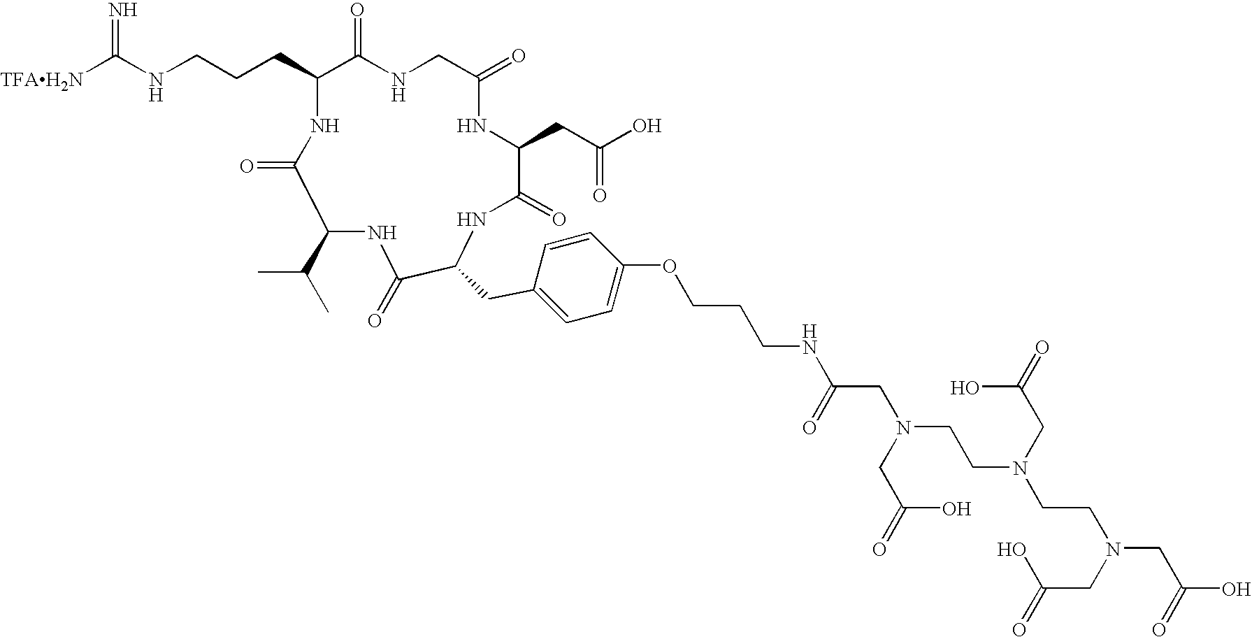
[TFAH2N]C(NCCCC1C(=O)NCC(=O)NC(CC(O)=O)C(=O)NC(CC2=CC=C(OCCCNC(CN(CCN(CCN(CC(=O)O)CC(=O)O)CC(=O)O)CC(=O)O)=O)C=C2)C(=O)NC(C(C)C)C(=O)N1)=N
